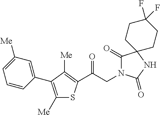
C(CN1C(=O)C2(NC1=O)CCC(F)(F)CC2)(=O)C1=C([Me])C(C2=CC([Me])=CC=C2)=C([Me])S1
